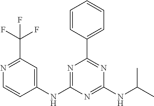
N1=C(NC2=CC(C(F)(F)F)=NC=C2)N=C(NC(C)C)N=C1C1=CC=CC=C1
